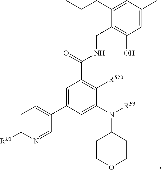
C1=C([RB1])N=CC(C2=CC(C(=O)NCC3=C(O)C=C(C)C=C3CCC)=C([RB20])C(N(C3CCOCC3)[RB3])=C2)=C1
